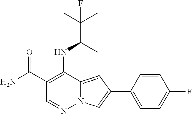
C1(C(N)=O)=C(NC(C(C)(C)F)C)C2=CC(C3=CC=C(F)C=C3)=CN2N=C1
